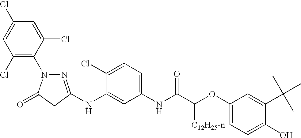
C1(Cl)=C(N2N=C(NC3=CC(NC(C(OC4=CC=C(O)C(C(C)(C)C)=C4)[C12H25-n])=O)=CC=C3Cl)CC2=O)C(Cl)=CC(Cl)=C1
